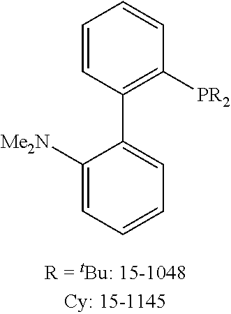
C1=CC(C2=CC=CC=C2[Me2N])=C([PR2])C=C1
